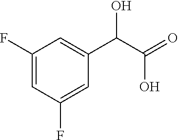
C1(F)=CC(F)=CC(C(C(=O)O)O)=C1
